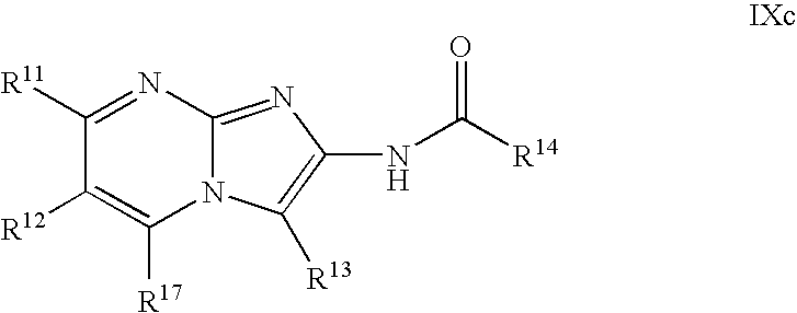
C1([R11])=NC2=NC(NC([R14])=O)=C([R13])N2C([R17])=C1[R12]
